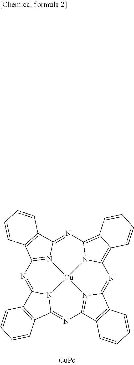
N1=C2N3C(=NC4=N5C(=NC6=C7C(=C8N=C9N(=C1C1=C9C=CC=C1)[Cu]53N86)C=CC=C7)C1=C4C=CC=C1)C1=C2C=CC=C1
